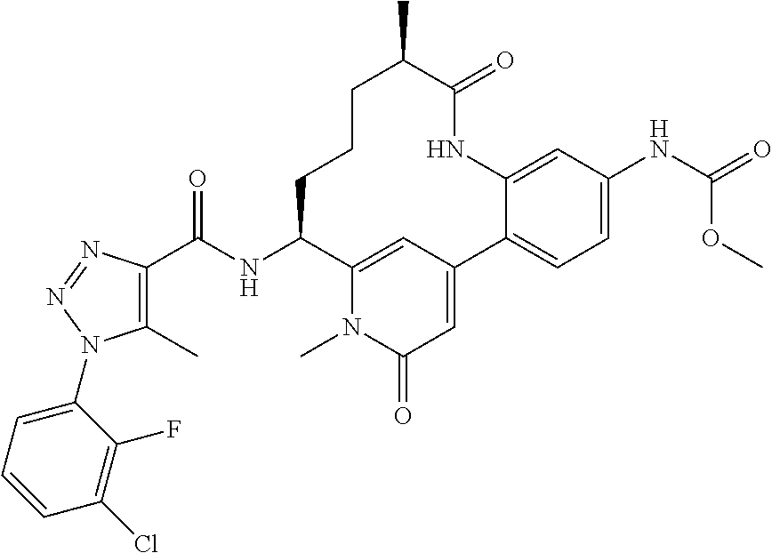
C1(C)=C(C(NC2C3=CC(=CC(=O)N3C)C3=CC=C(NC(=O)OC)C=C3NC(=O)C(C)CCC2)=O)N=NN1C1=CC=CC(Cl)=C1F
